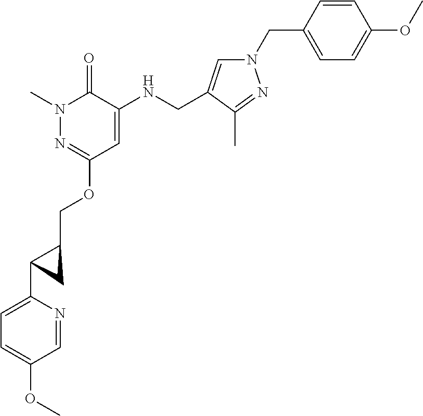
N1(C)N=C(OCC2CC2C2=CC=C(OC)C=N2)C=C(NCC2=CN(CC3=CC=C(OC)C=C3)N=C2C)C1=O
